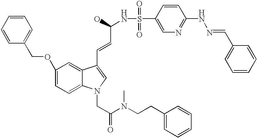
C1=CC=CC(COC2=CC=C3C(=C2)C(C=CC(O)NS(=O)(=O)C2=CN=C(NN=CC4=CC=CC=C4)C=C2)=CN3CC(=O)N(C)CCC2=CC=CC=C2)=C1
